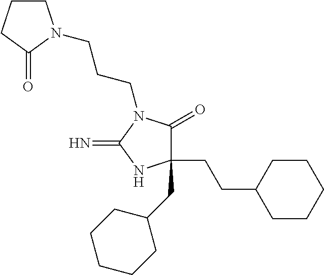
C1(CCC2CCCCC2)(CC2CCCCC2)C(=O)N(CCCN2CCCC2=O)C(=N)N1
